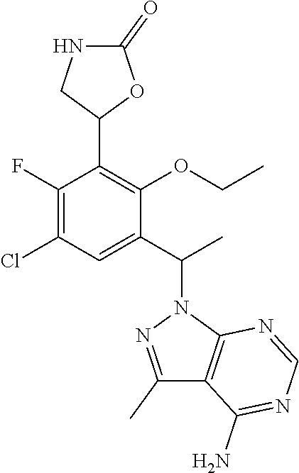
C1(F)=C(Cl)C=C(C(C)N2N=C(C)C3=C2N=CN=C3N)C(OCC)=C1C1OC(=O)NC1
